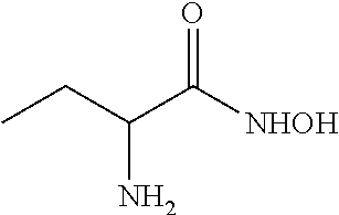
CCC(C([NHOH])=O)N
